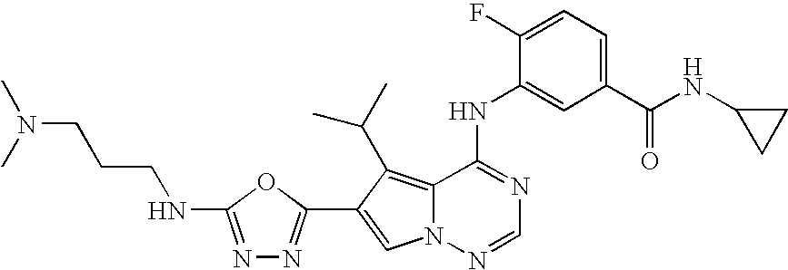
C12=C(C(C)C)C(C3=NN=C(NCCCN(C)C)O3)=CN1N=CN=C2NC1=CC(C(NC2CC2)=O)=CC=C1F
